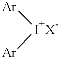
[Ar][I+X-][Ar]
